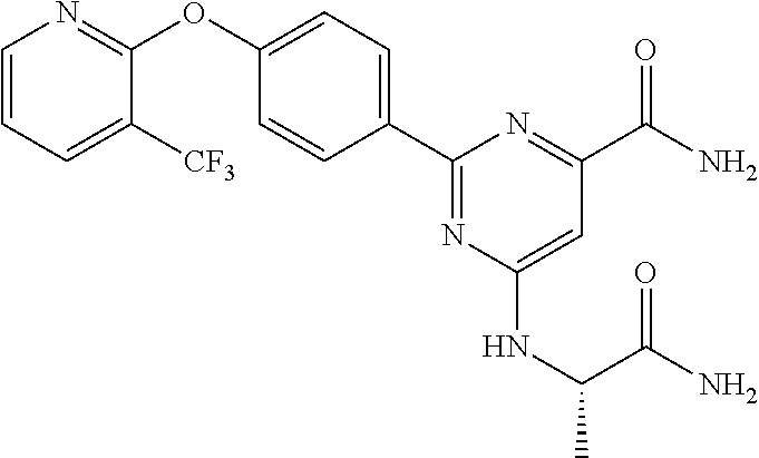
C1=CC=C([CF3])C(OC2=CC=C(C3=NC(NC(C(=O)N)C)=CC(C(N)=O)=N3)C=C2)=N1
